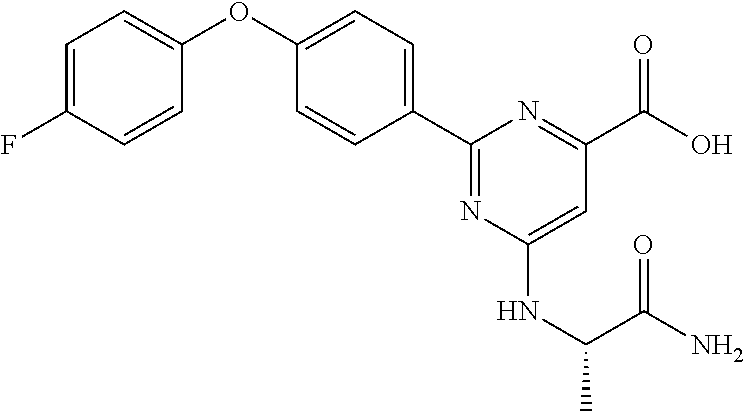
C1=C(F)C=CC(OC2=CC=C(C3=NC(NC(C(=O)N)C)=CC(C(O)=O)=N3)C=C2)=C1
